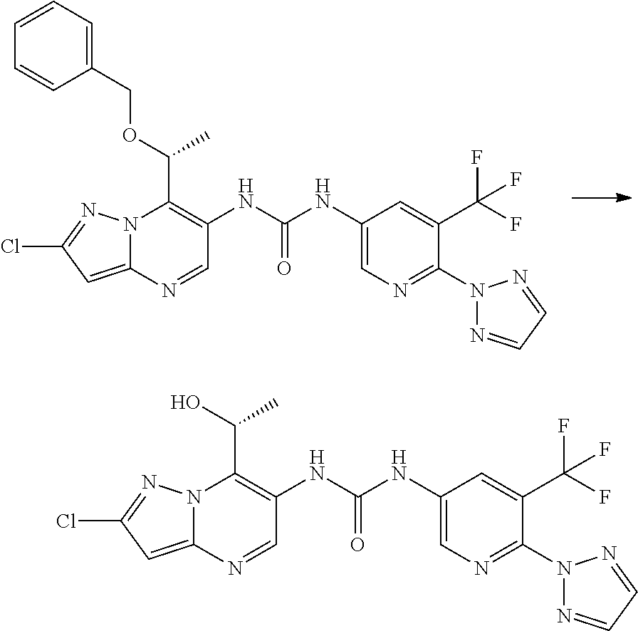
N12C(=CC(Cl)=N1)N=CC(NC(NC1=CN=C(N3N=CC=N3)C(C(F)(F)F)=C1)=O)=C2C(OCC1=CC=CC=C1)C.N12C(=CC(Cl)=N1)N=CC(NC(NC1=CN=C(N3N=CC=N3)C(C(F)(F)F)=C1)=O)=C2C(O)C
